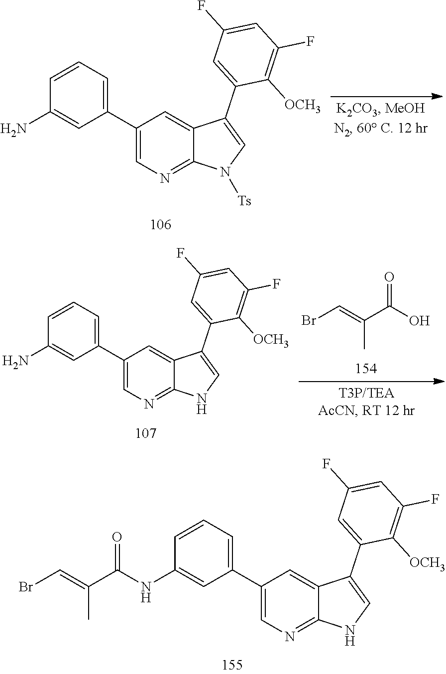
BrC=C(C(NC1=CC(C2=CN=C3C(=C2)C(C2=CC(F)=CC(F)=C2[OCH3])=CN3)=CC=C1)=O)C.C1(N)=CC(C2=CN=C3C(=C2)C(C2=CC(F)=CC(F)=C2[OCH3])=CN3[Ts])=CC=C1.BrC=C(C(O)=O)C.C1(N)=CC(C2=CN=C3C(=C2)C(C2=CC(F)=CC(F)=C2[OCH3])=CN3)=CC=C1
